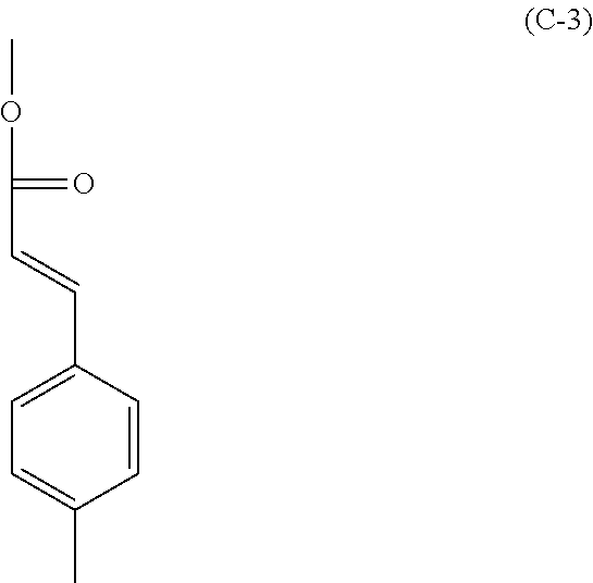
COC(=O)C=CC1=CC=C(C)C=C1
